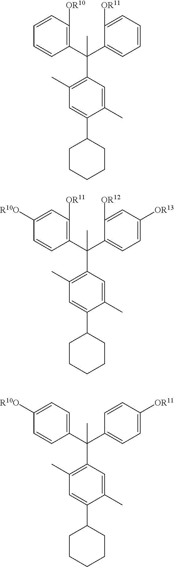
C1(C(C2=CC=CC=C2[OR11])(C)C2=C(C)C=C(C3CCCCC3)C(C)=C2)=C([OR10])C=CC=C1.C1(C(C2=CC=C([OR13])C=C2[OR12])(C)C2=C(C)C=C(C3CCCCC3)C(C)=C2)=C([OR11])C=C([R10O])C=C1.C1(C(C2=CC=C([OR11])C=C2)(C)C2=C(C)C=C(C3CCCCC3)C(C)=C2)=CC=C([R10O])C=C1
